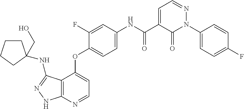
C12=C(N=CC=C1OC1=CC=C(NC(C3=CC=NN(C4=CC=C(F)C=C4)C3=O)=O)C=C1F)NN=C2NC1(CO)CCCC1
